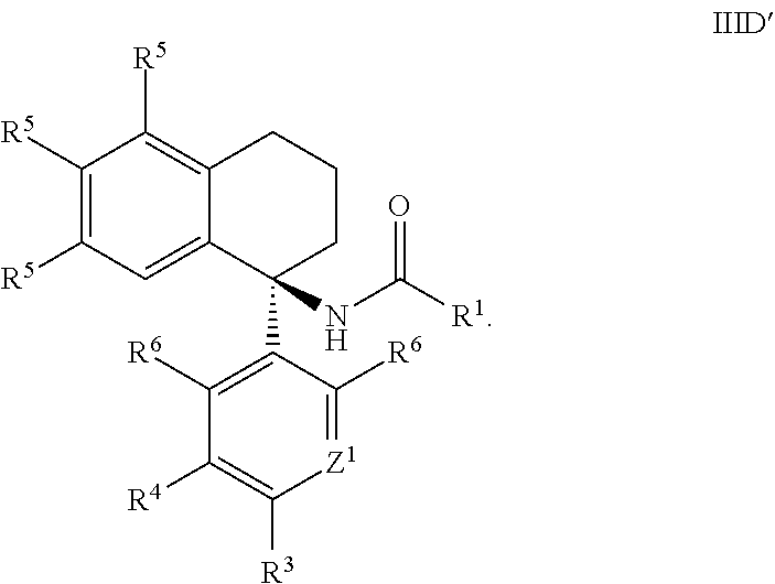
C1([R5])=C([R5])C=C2C(=C1[R5])CCCC2(C1=C([R6])C([R4])=C([R3])[Z1]=C1[R6])NC([R1])=O
